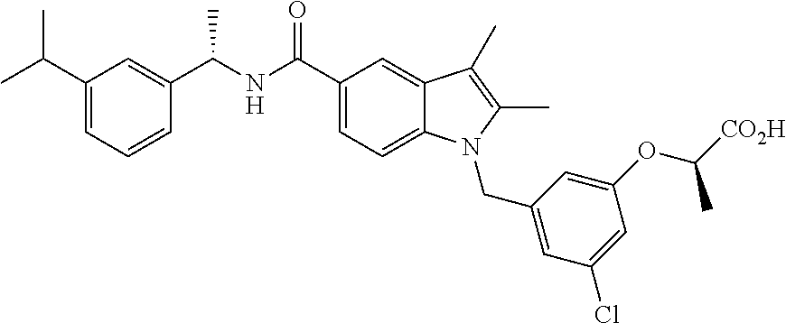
C1(C(NC(C2=CC(C(C)C)=CC=C2)C)=O)=CC=C2C(=C1)C(C)=C(C)N2CC1=CC(Cl)=CC(OC([CO2H])C)=C1
